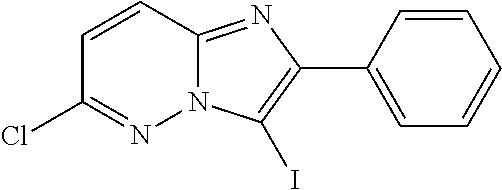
ClC1=NN2C(=NC(C3=CC=CC=C3)=C2I)C=C1
